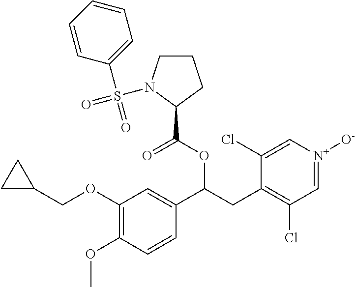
C1(OCC2CC2)=C(OC)C=CC(C(CC2=C(Cl)C=[N+]([O-])C=C2Cl)OC(C2CCCN2S(=O)(C2=CC=CC=C2)=O)=O)=C1
